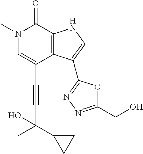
C(C1=CN(C)C(=O)C2=C1C(C1=NN=C(CO)O1)=C(C)N2)#CC(C1CC1)(O)C
